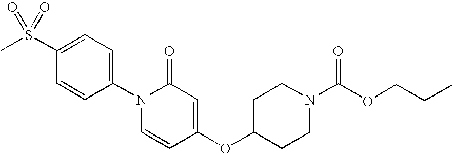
C1=C(S(C)(=O)=O)C=CC(N2C=CC(OC3CCN(C(=O)OCCC)CC3)=CC2=O)=C1
